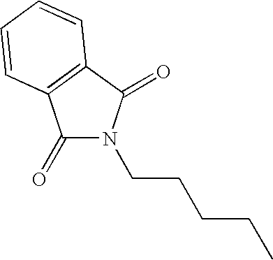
C1(=O)N(CCCCC)C(=O)C2=C1C=CC=C2
